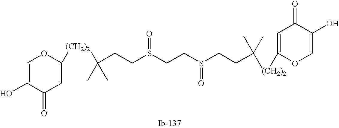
C(CCS(=O)CCS(=O)CCC(C)([(CH2)2]C1=CC(=O)C(O)=CO1)C)(C)(C)[(CH2)2]C1=CC(=O)C(O)=CO1
